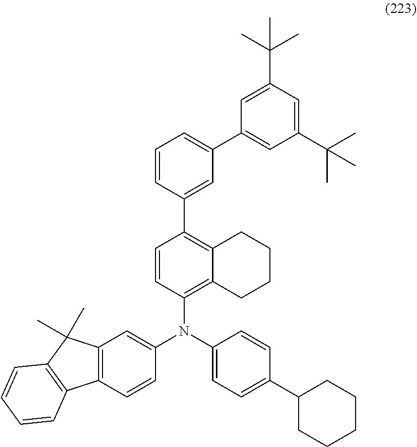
C1(N(C2=CC3=C(C=C2)C2=C(C3(C)C)C=CC=C2)C2=C3C(=C(C4=CC(C5=CC(C(C)(C)C)=CC(C(C)(C)C)=C5)=CC=C4)C=C2)CCCC3)=CC=C(C2CCCCC2)C=C1
